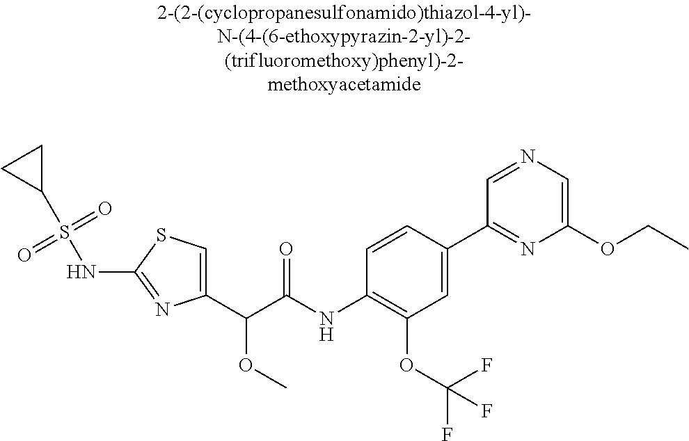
C1(C(C(NC2=C(OC(F)(F)F)C=C(C3=NC(OCC)=CN=C3)C=C2)=O)OC)=CSC(NS(C2CC2)(=O)=O)=N1
